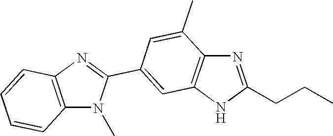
N1=C(CCC)NC2=C1C(C)=CC(C1=NC3=C(N1C)C=CC=C3)=C2
